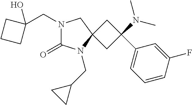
N1(CC2(O)CCC2)C(=O)N(CC2CC2)C2(C1)CC(C1=CC=CC(F)=C1)(N(C)C)C2
